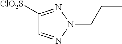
[ClO2S]C1=NN(CCC)N=C1
